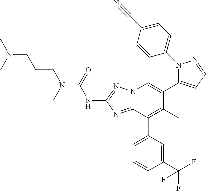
N(C1=NN2C(=N1)C(C1=CC=CC(C(F)(F)F)=C1)=C(C)C(C1=CC=NN1C1=CC=C(C#N)C=C1)=C2)C(N(CCCN(C)C)C)=O
